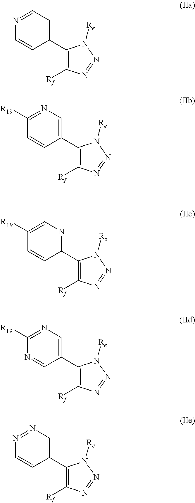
C1(C2=CC=NC=C2)=C([Rf])N=NN1[Re].C1(C2=CN=C([R19])C=C2)=C([Rf])N=NN1[Re].C1(C2=NC=C([R19])C=C2)=C([Rf])N=NN1[Re].C1(C2=CN=C([R19])N=C2)=C([Rf])N=NN1[Re].C1(C2=CN=NC=C2)=C([Rf])N=NN1[Re]
